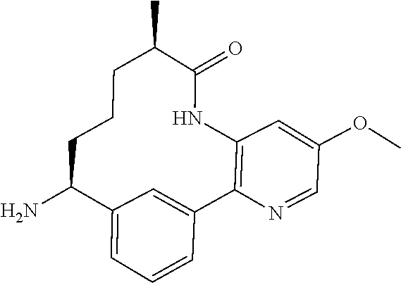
NC1C2=CC=CC(=C2)C2=C(C=C(OC)C=N2)NC(=O)C(C)CCC1
